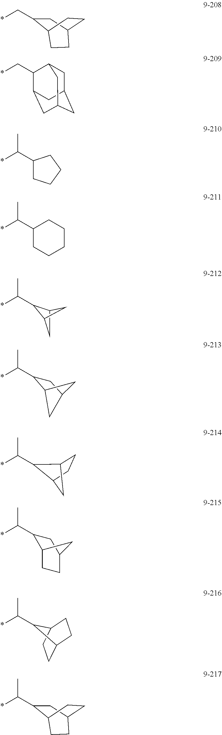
*C(C1C2CC1C2)C.*C(C1C2CC(C1)C2)C.*C(C1CCCC1)C.*CC1CC2CCC1CC2.*CC1C2CC3CC(CC1C3)C2.*C(C1CCCCC1)C.*C(C1C2CCC1C2)C.*C(C1C2CCC(C1)C2)C.*C(C1C2CCC1CC2)C.*C(C1CC2CCC1CC2)C
